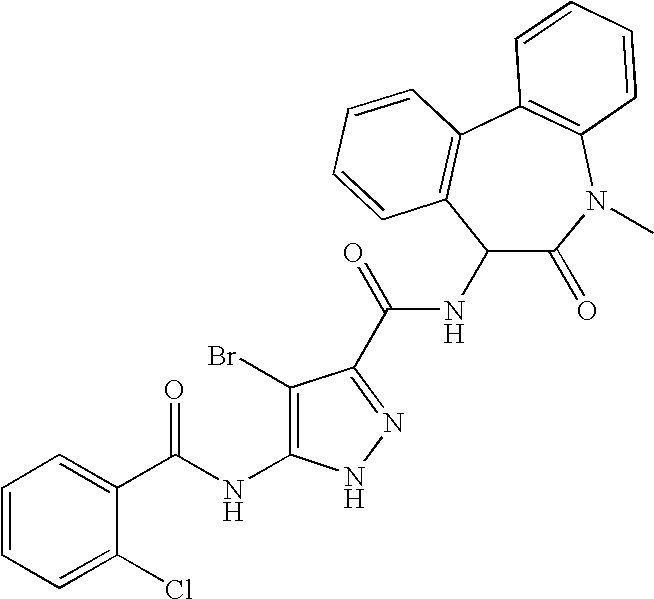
C1=CC=C(Cl)C(C(NC2=C(Br)C(C(=O)NC3C(=O)N(C)C4=C(C5=C3C=CC=C5)C=CC=C4)=NN2)=O)=C1
